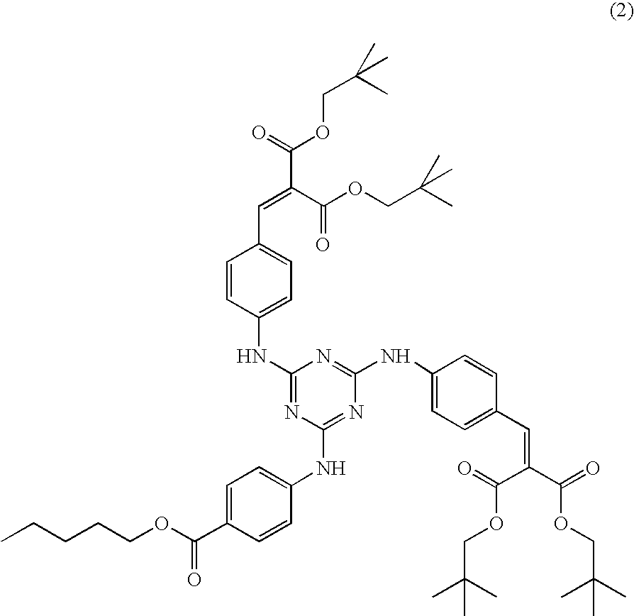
C(CCCOC(C1=CC=C(NC2=NC(NC3=CC=C(C=C(C(=O)OCC(C)(C)C)C(OCC(C)(C)C)=O)C=C3)=NC(NC3=CC=C(C=C(C(=O)OCC(C)(C)C)C(OCC(C)(C)C)=O)C=C3)=N2)C=C1)=O)C
